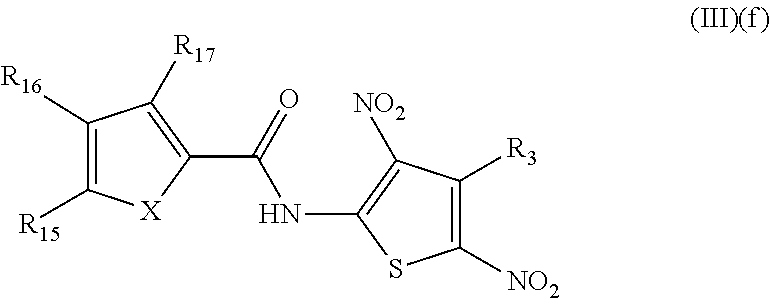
C1([R16])=C([R15])[X]C(C(=O)NC2=C([NO2])C([R3])=C([NO2])S2)=C1[R17]
